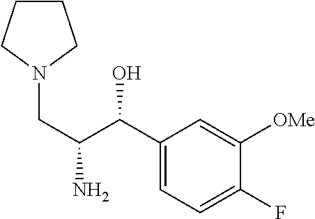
NC(CN1CCCC1)C(O)C1=CC=C(F)C([OMe])=C1
